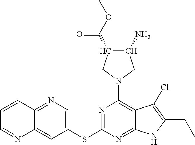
C1(SC2=NC(N3CC(N)C(C(=O)OC)C3)=C3C(=N2)NC(CC)=C3Cl)=CN=C2C(=C1)N=CC=C2
